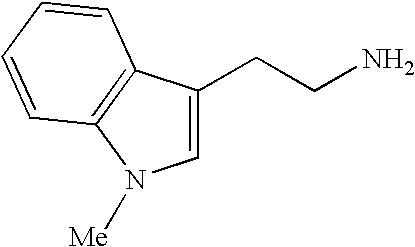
C1=C(CCN)C2=C(N1[Me])C=CC=C2
